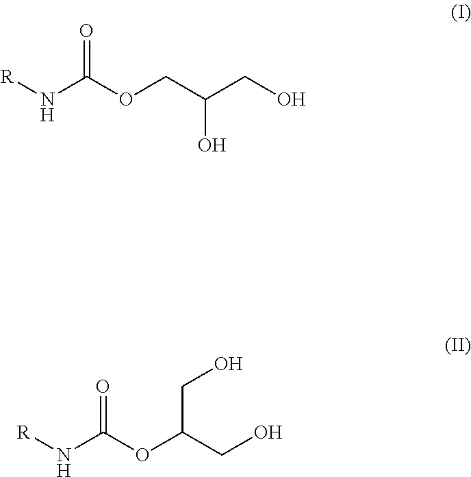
[R]NC(OCC(CO)O)=O.[R]NC(OC(CO)CO)=O
